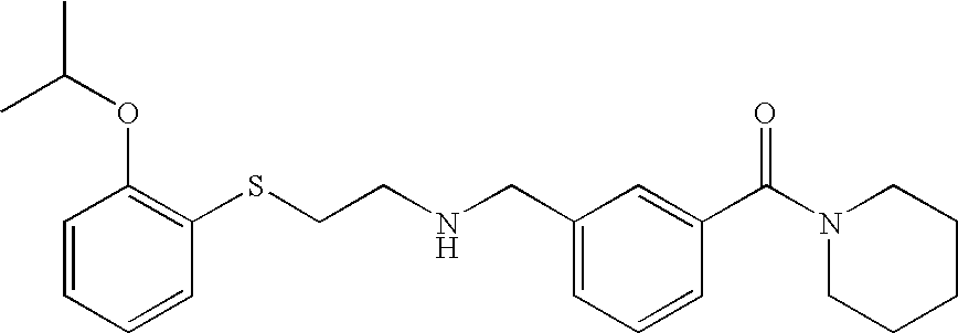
CC(OC1=C(SCCNCC2=CC=CC(C(N3CCCCC3)=O)=C2)C=CC=C1)C
